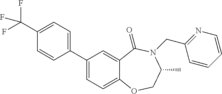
C1(C2=CC=C(C(F)(F)F)C=C2)=CC=C2C(=C1)C(=O)N(CC1=NC=CC=C1)C(C)CO2
